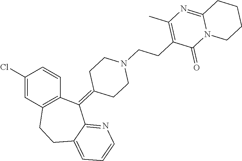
C1(Cl)=CC2=C(C=C1)C(=C1CCN(CCC3=C(C)N=C4N(C3=O)CCCC4)CC1)C1=NC=CC=C1CC2
